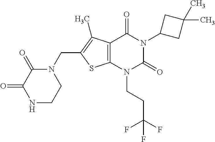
C12=C(N(CCC(F)(F)F)C(=O)N(C3CC(C)(C)C3)C1=O)SC(CN1C(=O)C(=O)NCC1)=C2C
